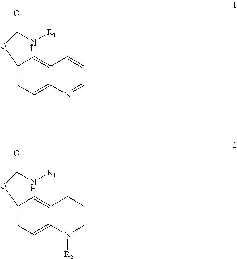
C1(OC(=O)N[R1])=CC=C2C(=C1)C=CC=N2.C1(OC(=O)N[R1])=CC=C2C(=C1)CCCN2[R2]
